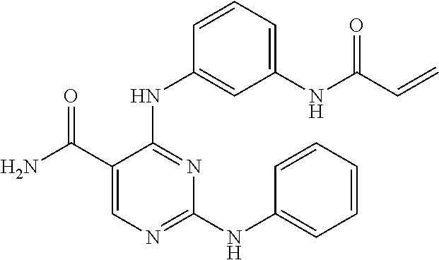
N(C1=NC=C(C(N)=O)C(NC2=CC(NC(C=C)=O)=CC=C2)=N1)C1=CC=CC=C1
